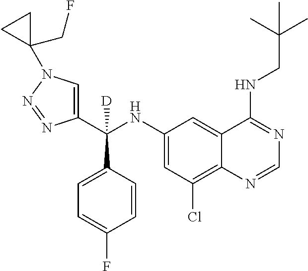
C1(C(NC2=CC(Cl)=C3C(=C2)C(NCC(C)(C)C)=NC=N3)(C2=CC=C(F)C=C2)[D])=CN(C2(CF)CC2)N=N1
